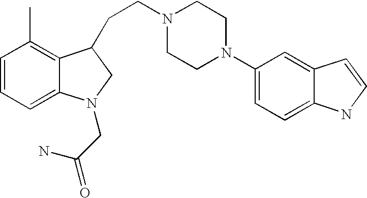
C1=CC=C2C(=C1C)C(CCN1CCN(C3=CC=C4C(=C3)C=CN4)CC1)CN2CC(=O)N
